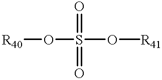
[R40]OS(O[R41])(=O)=O
